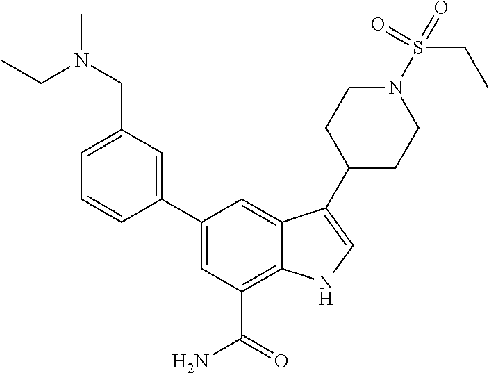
C1=CC(C2=CC(C(=O)N)=C3C(=C2)C(C2CCN(S(=O)(=O)CC)CC2)=CN3)=CC(CN(C)CC)=C1
